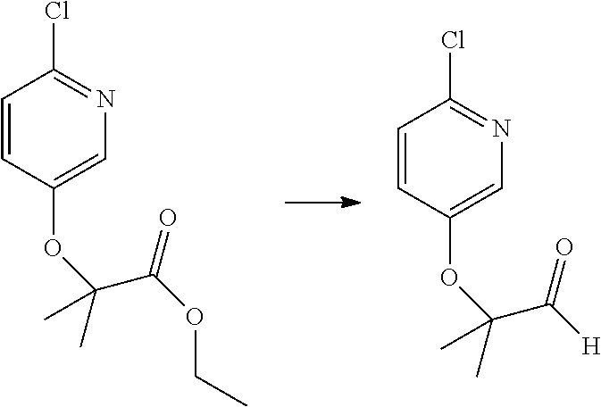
C1=CC(OC(C([H])=O)(C)C)=CN=C1Cl.C1=CC(OC(C(OCC)=O)(C)C)=CN=C1Cl
